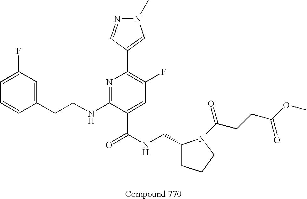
C1=CC(CCNC2=NC(C3=CN(C)N=C3)=C(F)C=C2C(NCC2CCCN2C(CCC(OC)=O)=O)=O)=CC(F)=C1
